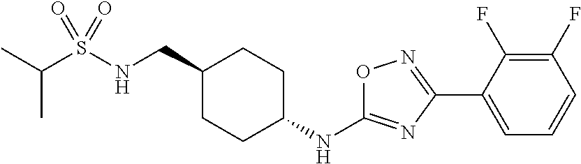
CC(S(NCC1CCC(NC2=NC(C3=CC=CC(F)=C3F)=NO2)CC1)(=O)=O)C
